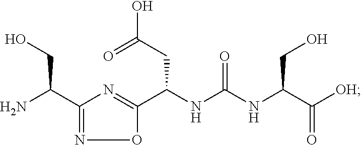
NC(C1=NOC(C(NC(NC(C([OH])=O)CO)=O)CC(O)=O)=N1)CO
